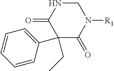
C1(CC)(C2=CC=CC=C2)C(=O)N([R1])CNC1=O
